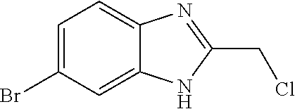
C1=C(Br)C=C2C(=C1)N=C(CCl)N2
